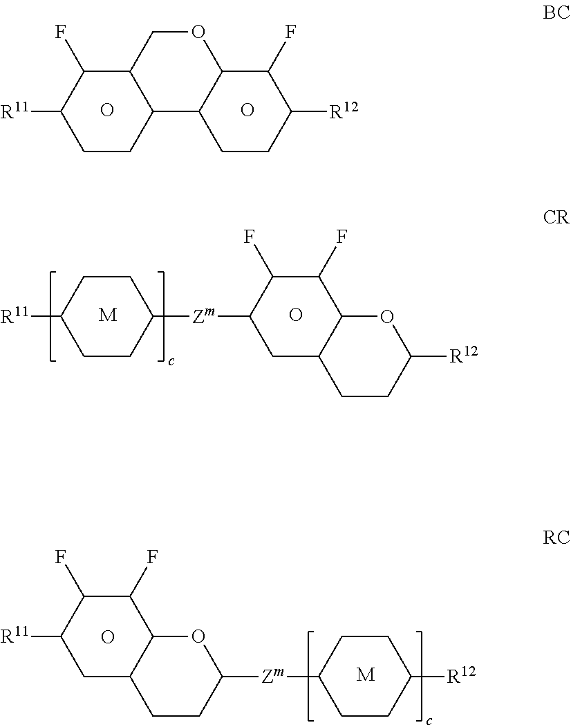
C12C(F)C([R11])CCC1C1C(OC2)C(F)C([R12])CC1.O.O.C1([Zm]C2CCC([R11])CC2)CC2C(C(F)C1F)OC([R12])CC2.O.[M].[M].[R12]C1CCC([Zm]C2OC3C(CC2)CC([R11])C(F)C3F)CC1.O
